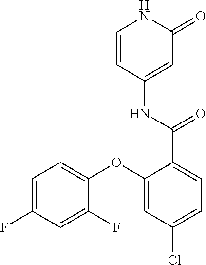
C1=CC(NC(=O)C2=CC=C(Cl)C=C2OC2=CC=C(F)C=C2F)=CC(=O)N1
